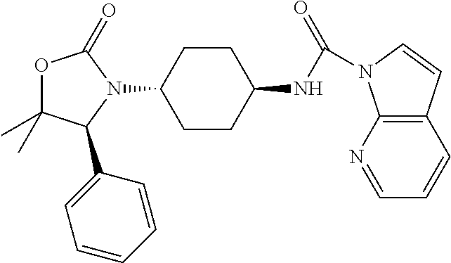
O1C(C)(C)C(C2=CC=CC=C2)N(C2CCC(NC(=O)N3C4=C(C=CC=N4)C=C3)CC2)C1=O
